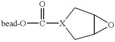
C1C2C(C[X]1C([bead-O])=O)O2
